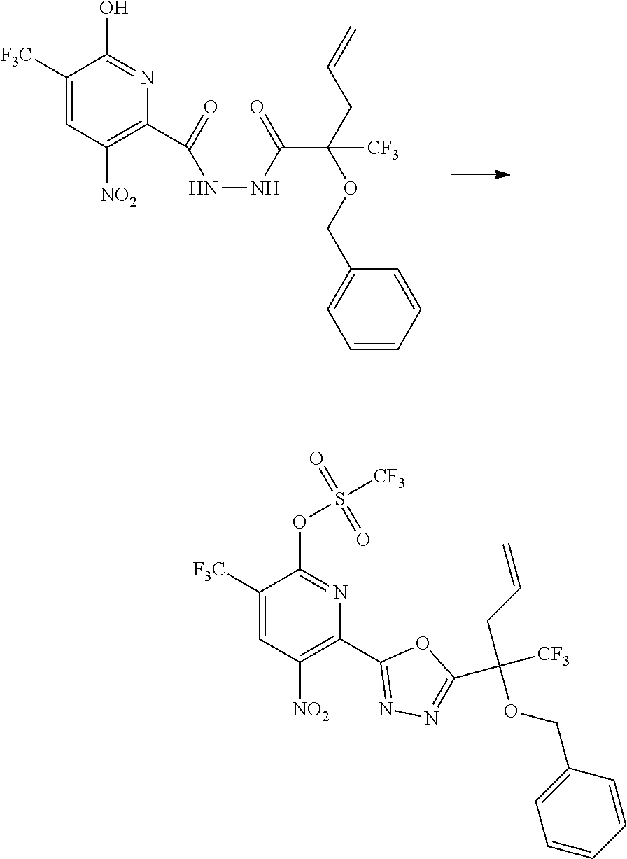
C1(C2=C([NO2])C=C([F3C])C(OS([CF3])(=O)=O)=N2)=NN=C(C([CF3])(CC=C)OCC2=CC=CC=C2)O1.C1(C(=O)NNC(C(OCC2=CC=CC=C2)(CC=C)[CF3])=O)=C([NO2])C=C([F3C])C(O)=N1
